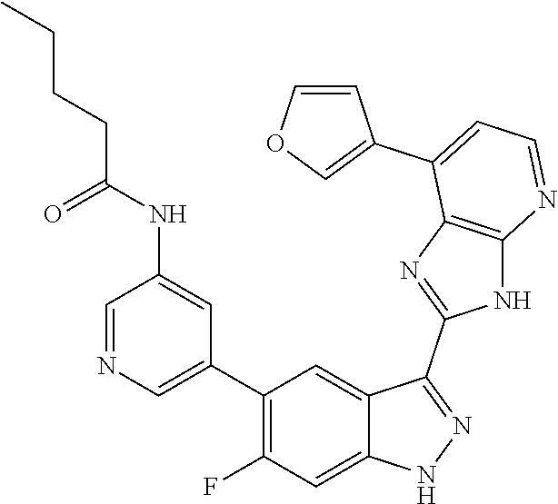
C1=NC=C(C2=C(F)C=C3C(=C2)C(C2=NC4=C(N2)N=CC=C4C2=COC=C2)=NN3)C=C1NC(CCCC)=O
